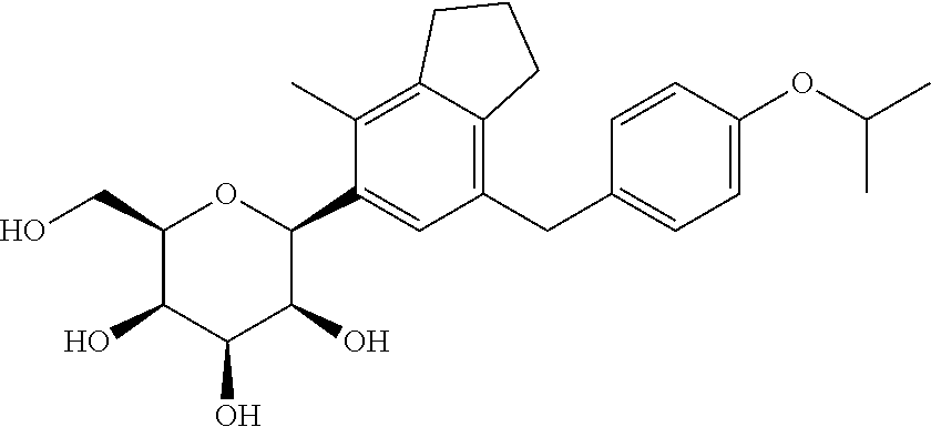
C1(C)=C2C(=C(CC3=CC=C(OC(C)C)C=C3)C=C1C1OC(CO)C(O)C(O)C1O)CCC2
